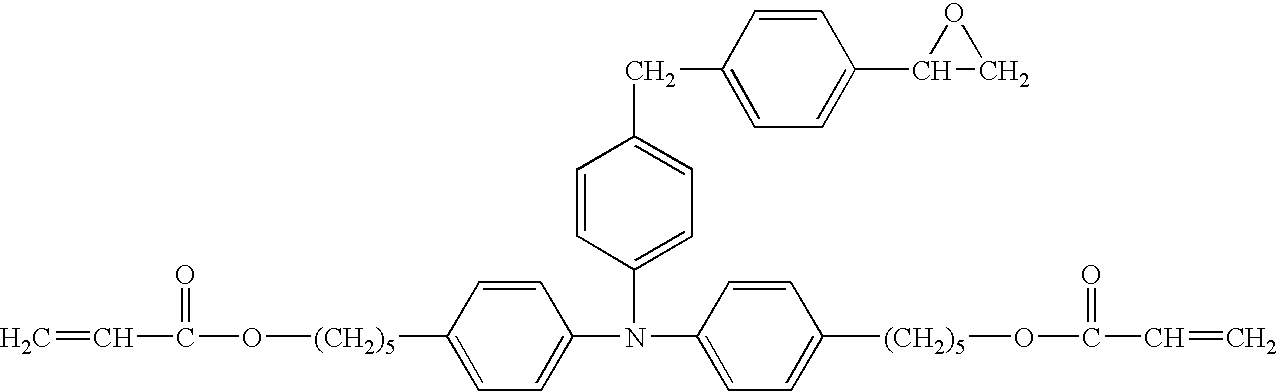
N(C1=CC=C([(CH2)5]OC(=O)C=C)C=C1)(C1=CC=C([(CH2)5]OC(=O)C=C)C=C1)C1=CC=C(CC2=CC=C(C3CO3)C=C2)C=C1
